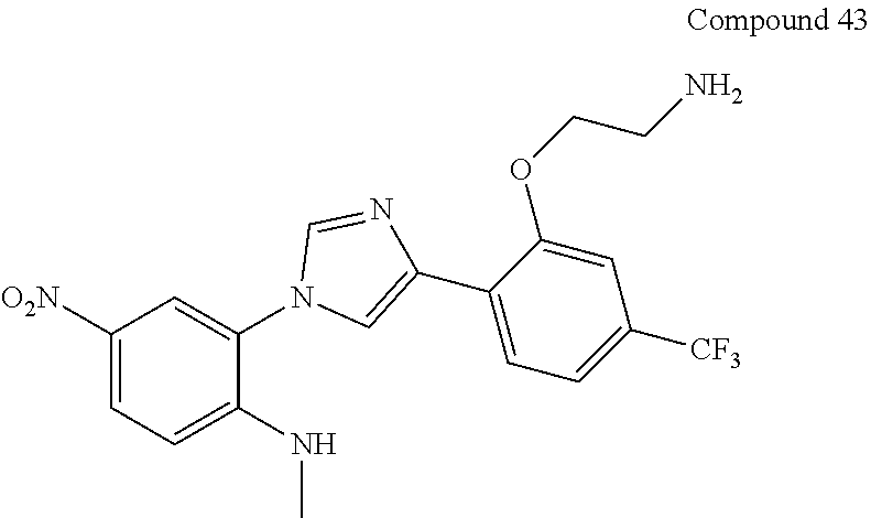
C1([O2N])=CC=C(NC)C(N2C=C(C3=CC=C([CF3])C=C3OCCN)N=C2)=C1
